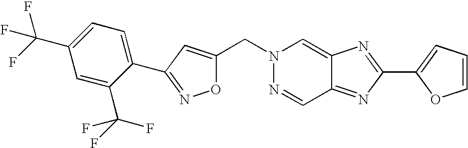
C1(C2=CC=CO2)=NC2=CN(CC3=CC(C4=CC=C(C(F)(F)F)C=C4C(F)(F)F)=NO3)N=CC2=N1
